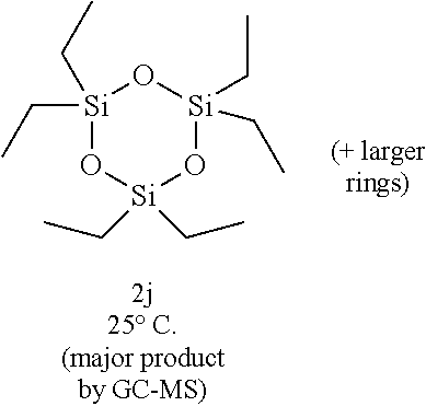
CC[Si]1(CC)O[Si](CC)(CC)O[Si](CC)(CC)O1
